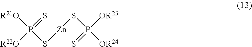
[R21O]P(S[Zn]SP([OR24])([OR23])=S)(=S)[R22O]
